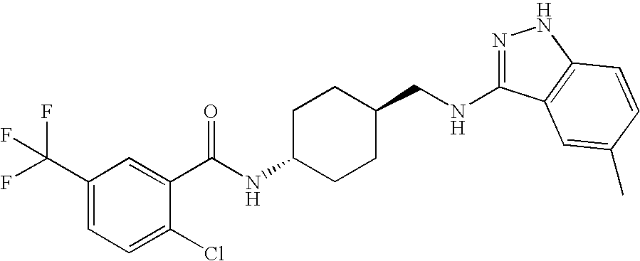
N1=C(NCC2CCC(NC(=O)C3=CC(C(F)(F)F)=CC=C3Cl)CC2)C2=C(N1)C=CC(C)=C2
